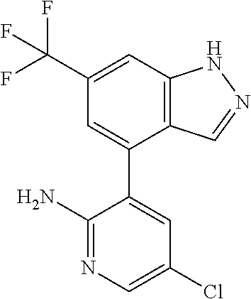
C12=C(C=C(C(F)(F)F)C=C1C1=CC(Cl)=CN=C1N)NN=C2
